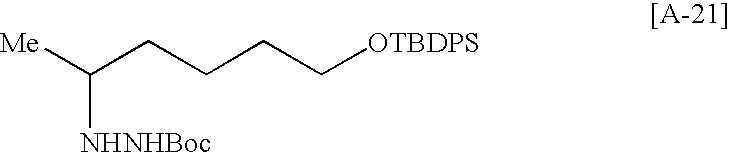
[Me]C(CCCC[OTBDPS])[NHNHBoc]
